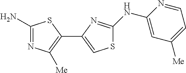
C1(N)=NC([Me])=C(C2=CSC(NC3=CC([Me])=CC=N3)=N2)S1
